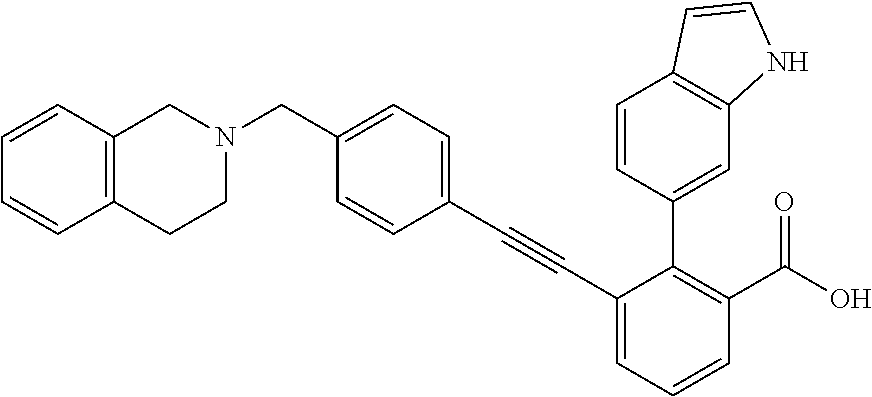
C1=CC2=C(C=C1)CN(CC1=CC=C(C#CC3=CC=CC(C(=O)O)=C3C3=CC4=C(C=CN4)C=C3)C=C1)CC2
